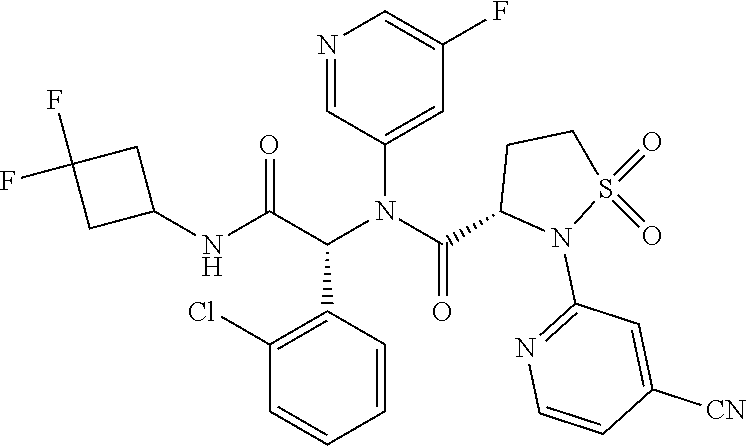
C1=NC=C(F)C=C1N(C(=O)C1CCS(=O)(=O)N1C1=NC=CC([CN])=C1)C(C1=C(Cl)C=CC=C1)C(=O)NC1CC(F)(F)C1
